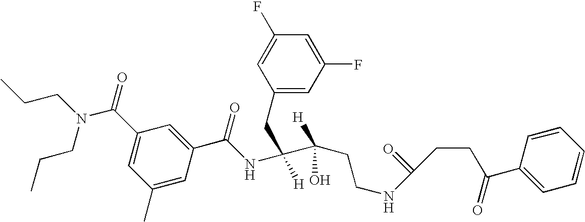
C1(C)=CC(C(NC([H])(C(O)([H])CCNC(=O)CCC(C2=CC=CC=C2)=O)CC2=CC(F)=CC(F)=C2)=O)=CC(C(N(CCC)CCC)=O)=C1
